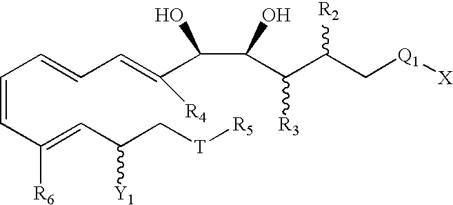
C(=CC(=CC(C[T][R5])[Y1])[R6])C=CC=C([R4])C(C(O)C([R3])C([R2])C[Q1][X])O
